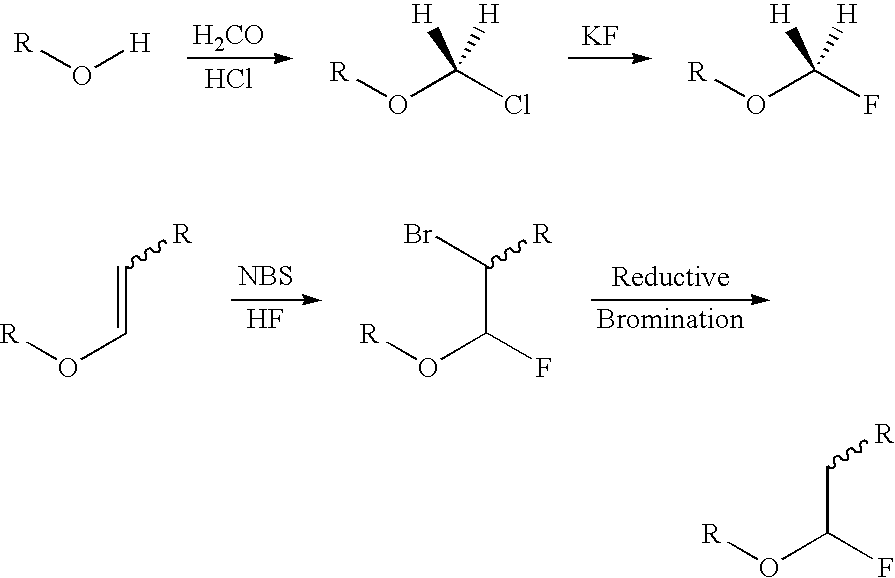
[H2CO].Cl.[KF].O([H])[R].O(C(Cl)([H])[H])[R].O(C(F)([H])[H])[R].[Reductive].[Bromination].[NBS].F.O(C=C[R])[R].O(C(C([R])Br)F)[R].O(C(C[R])F)[R]
